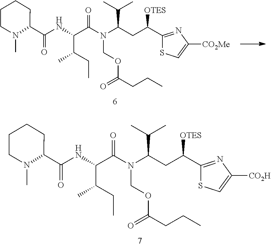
C1(C(CC(N(C(C(NC(=O)C2CCCCN2C)C(CC)C)=O)COC(=O)CCC)C(C)C)[OTES])=NC([CO2Me])=CS1.C1(C(CC(N(C(C(NC(=O)C2CCCCN2C)C(CC)C)=O)COC(=O)CCC)C(C)C)[OTES])=NC([CO2H])=CS1
